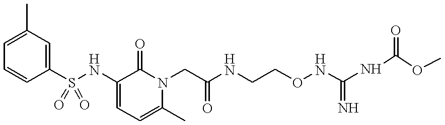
C1(C)=CC=CC(S(NC2=CC=C(C)N(CC(NCCONC(NC(OC)=O)=N)=O)C2=O)(=O)=O)=C1
